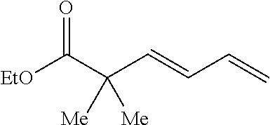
C(C=CC=C)(C([EtO])=O)([Me])[Me]
